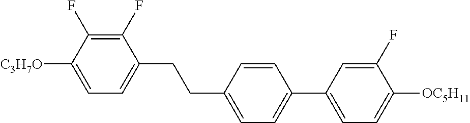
C1(F)=C(F)C([C3H7O])=CC=C1CCC1=CC=C(C2=CC=C([OC5H11])C(F)=C2)C=C1
